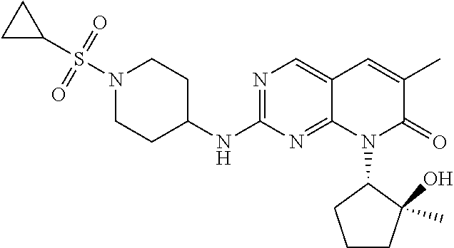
N1(S(C2CC2)(=O)=O)CCC(NC2=NC=C3C(=N2)N(C2CCCC2(C)O)C(=O)C(C)=C3)CC1
